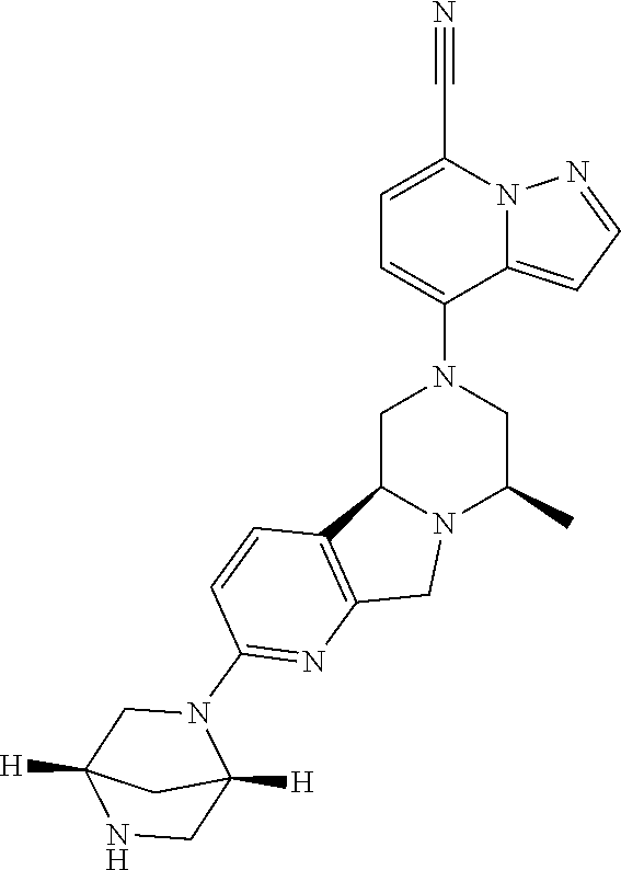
C1=C(C#N)N2C(=CC=N2)C(N2CC3N(C(C)C2)CC2=C3C=CC(N3C4([H])CNC([H])(C3)C4)=N2)=C1
